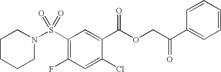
S(C1=C(F)C=C(Cl)C(C(OCC(C2=CC=CC=C2)=O)=O)=C1)(=O)(=O)N1CCCCC1
